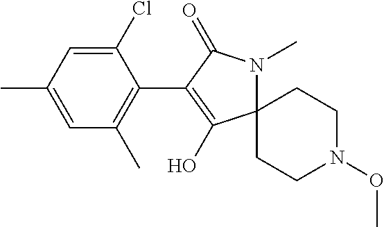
C12(CCN(OC)CC1)N(C)C(=O)C(C1=C(C)C=C(C)C=C1Cl)=C2O
